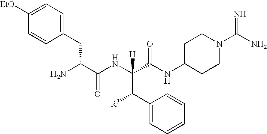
C(C(NC(C(NC1CCN(C(N)=N)CC1)=O)(C(C1=CC=CC=C1)[R3])[H])=O)(CC1=CC=C([EtO])C=C1)N
